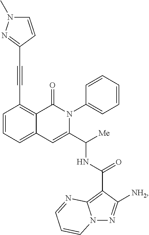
C1=CC=C2C(=C1C#CC1=NN(C)C=C1)C(=O)N(C1=CC=CC=C1)C(C([Me])NC(C1=C3N(N=C1[NH2])C=CC=N3)=O)=C2
